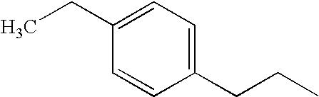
C1=C(CC)C=CC(CCC)=C1
